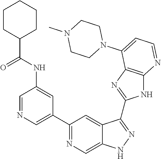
C1=NC=C(C2=NC=C3C(=C2)C(C2=NC4=C(N2)N=CC=C4N2CCN(C)CC2)=NN3)C=C1NC(=O)C1CCCCC1
